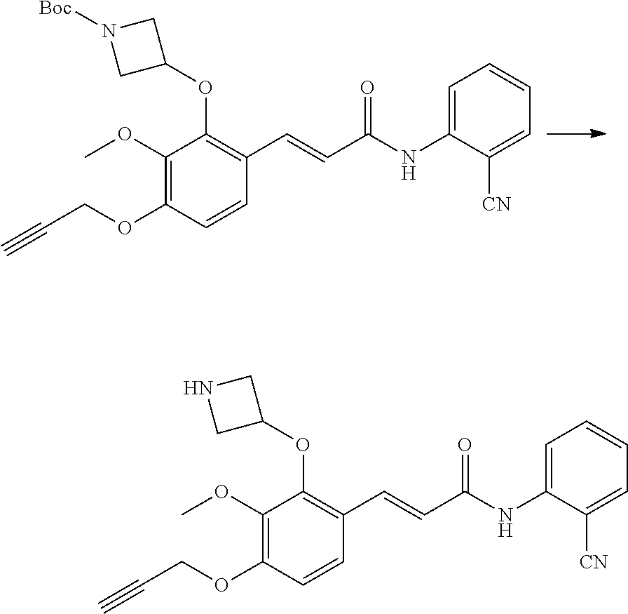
C1(OC2CN([Boc])C2)=C(C=CC(NC2=CC=CC=C2[CN])=O)C=CC(OCC#C)=C1OC.C1(OC2CNC2)=C(C=CC(NC2=CC=CC=C2[CN])=O)C=CC(OCC#C)=C1OC
